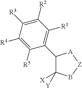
C1(C2=C([R1])C([R2])=C([R3])C([R4])=C2[R5])C([X])([Y])B[Z][A]1
